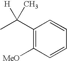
C1(C(C)([H])C)=C([MeO])C=CC=C1
